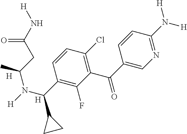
[H].[H].N1=C(N([H])[H])C=CC(C(=O)C2=C(Cl)C=CC(C(N([H])C(CC(N[H])=O)C)C3CC3)=C2F)=C1
